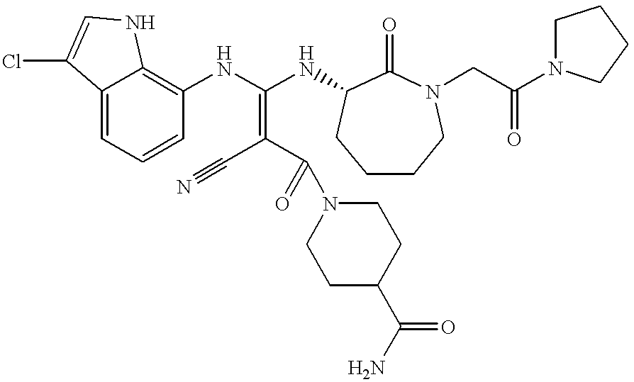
C12=CC=CC(NC(NC3C(=O)N(CC(N4CCCC4)=O)CCCC3)=C(C#N)C(=O)N3CCC(C(N)=O)CC3)=C1NC=C2Cl
